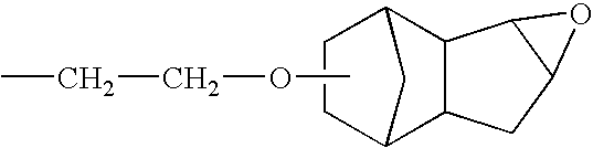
C1CC2C3C(C1C2)C1C(C3)O1.COCCC
